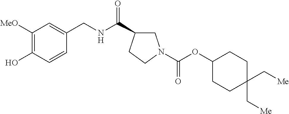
C1([MeO])=C(O)C=CC(CNC(=O)C2CN(C(OC3CCC(C[Me])(C[Me])CC3)=O)CC2)=C1
